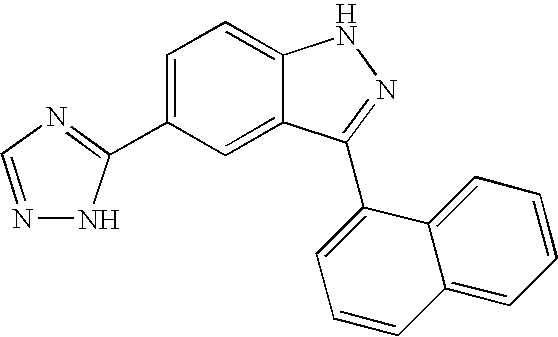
C1(C2=CC=C3C(=C2)C(C2=CC=CC4=CC=CC=C42)=NN3)=NC=NN1
